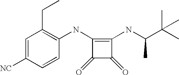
C1=C([NC])C=CC(NC2=C(NC(C(C)(C)C)C)C(=O)C2=O)=C1CC
